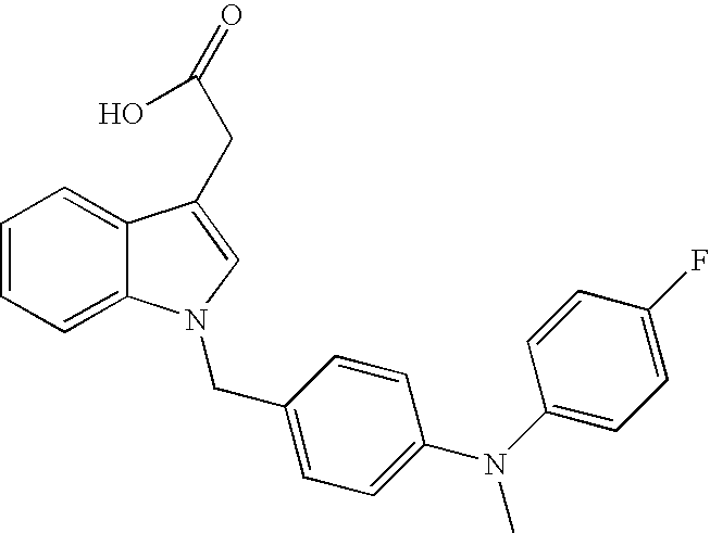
C1=CC=C2C(=C1)C(CC(=O)O)=CN2CC1=CC=C(N(C2=CC=C(F)C=C2)C)C=C1
